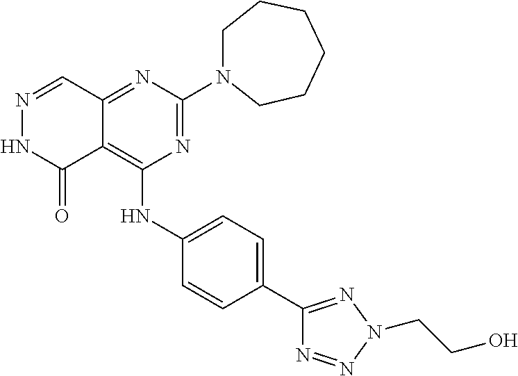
C12=NC(N3CCCCCC3)=NC(NC3=CC=C(C4=NN(CCO)N=N4)C=C3)=C1C(=O)NN=C2
